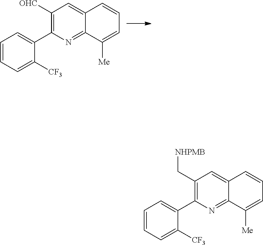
C1=CC=C([CF3])C(C2=C([OHC])C=C3C(=N2)C([Me])=CC=C3)=C1.C1=CC=C([CF3])C(C2=C(C[NHPMB])C=C3C(=N2)C([Me])=CC=C3)=C1
